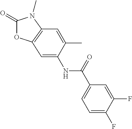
C1(=O)OC2=C(N1C)C=C(C)C(NC(C1=CC=C(F)C(F)=C1)=O)=C2
